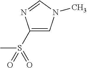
C1(S(=O)(C)=O)=CN(C)C=N1
